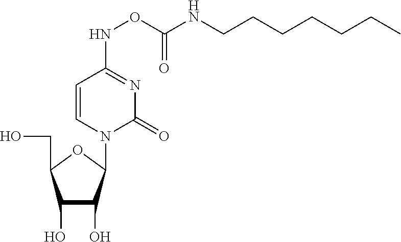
C1(O)C(O)C(N2C(=O)N=C(NOC(NCCCCCCC)=O)C=C2)OC1CO
